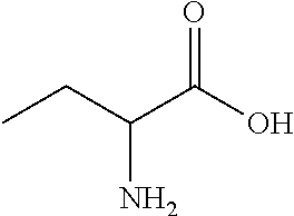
CCC(C(O)=O)N
